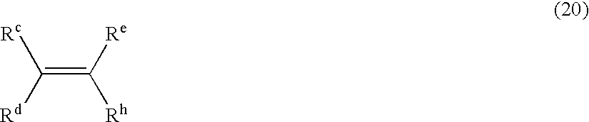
[Rc]C(=C([Re])[Rh])[Rd]
